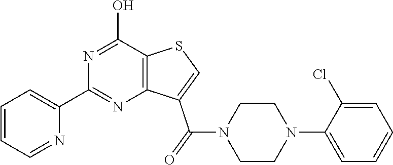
C1=CC=NC(C2=NC3=C(C(O)=N2)SC=C3C(N2CCN(C3=CC=CC=C3Cl)CC2)=O)=C1
